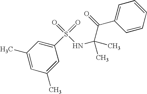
C1=C(C)C=C(S(=O)(=O)NC(C(C2=CC=CC=C2)=O)(C)C)C=C1C
